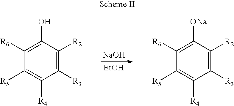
[NaOH].[EtOH].C1([R3])=C([R2])C(O)=C([R6])C([R5])=C1[R4].C1([R3])=C([R2])C([ONa])=C([R6])C([R5])=C1[R4]
